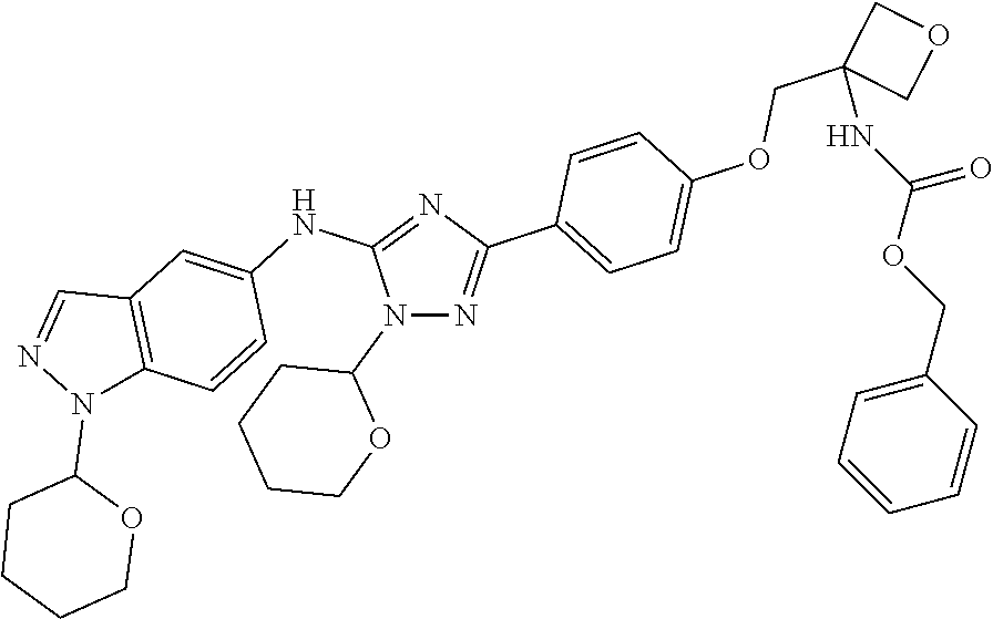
O(CC1(NC(OCC2=CC=CC=C2)=O)COC1)C1=CC=C(C2=NN(C3CCCCO3)C(NC3=CC4=C(C=C3)N(C3CCCCO3)N=C4)=N2)C=C1
